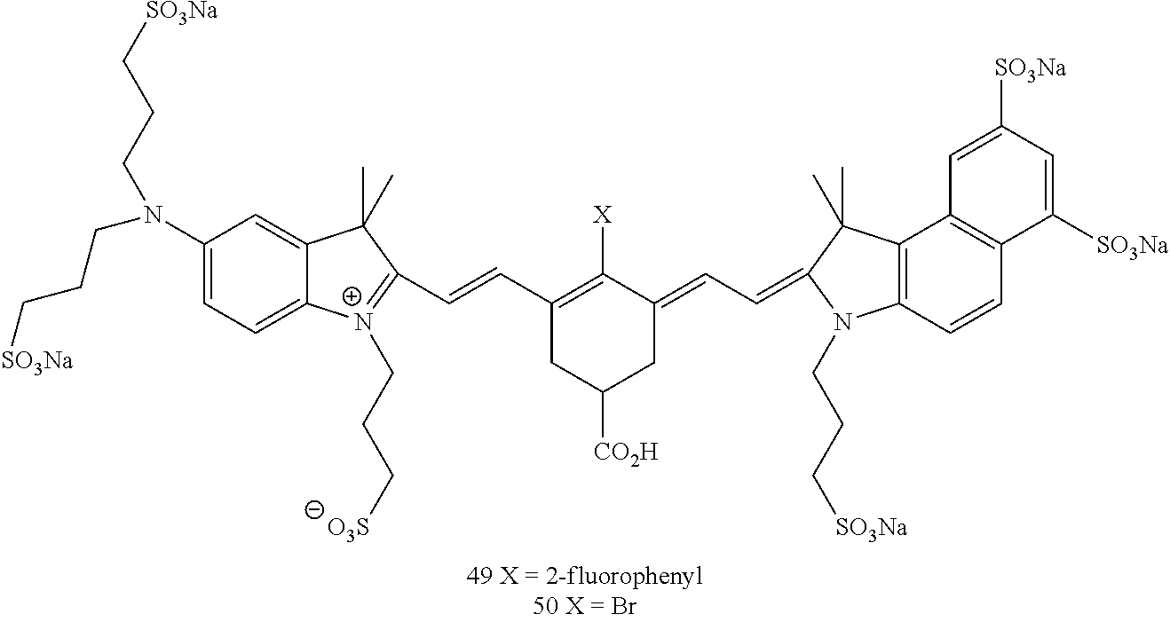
C1(N(CCC[SO3Na])CCC[SO3Na])=CC=C2C(=C1)C(C)(C)C(C=CC1=C([X])C(=CC=C3C(C)(C)C4=C(N3CCC[SO3Na])C=CC3=C4C=C([SO3Na])C=C3[SO3Na])CC([CO2H])C1)=[N+]2CCC[O3S]
